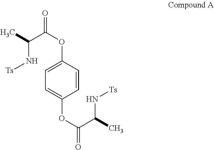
C1=C(OC(=O)C(C)N[Ts])C=CC(OC(=O)C(C)N[Ts])=C1
